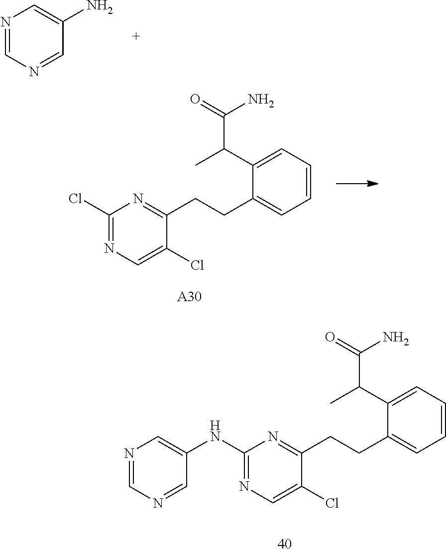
C1(NC2=CN=CN=C2)=NC=C(Cl)C(CCC2=CC=CC=C2C(C(=O)N)C)=N1.N1=CN=CC(N)=C1.C1(Cl)=NC=C(Cl)C(CCC2=CC=CC=C2C(C(=O)N)C)=N1.[A30]
